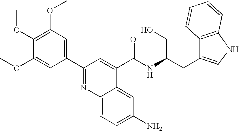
C1(OC)=CC(C2=NC3=CC=C(N)C=C3C(C(=O)NC(CO)CC3=CNC4=C3C=CC=C4)=C2)=CC(OC)=C1OC
